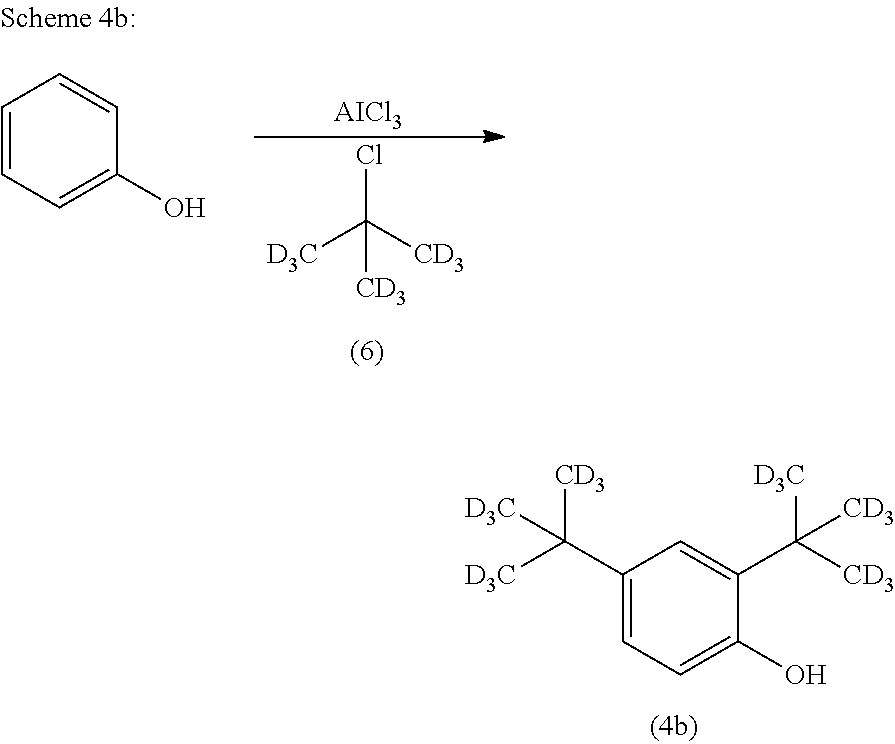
C1(C([D3C])([CD3])[D3C])=CC=C(O)C(C([CD3])([D3C])[CD3])=C1.C1=CC=C(O)C=C1.ClC([CD3])([D3C])[CD3].[AICl3]
